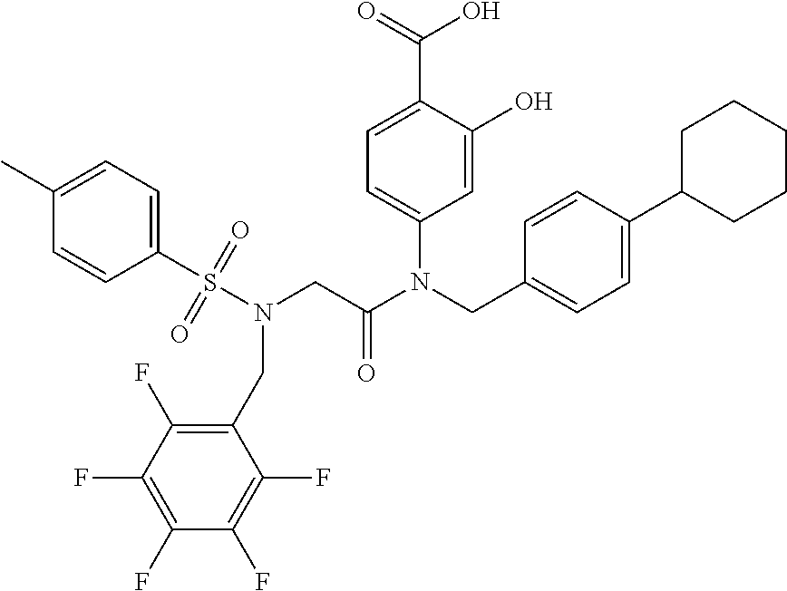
C1=C(O)C(C(=O)O)=CC=C1N(CC1=CC=C(C2CCCCC2)C=C1)C(CN(S(C1=CC=C(C)C=C1)(=O)=O)CC1=C(F)C(F)=C(F)C(F)=C1F)=O
